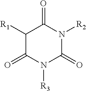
C1([R1])C(=O)N([R3])C(=O)N([R2])C1=O
